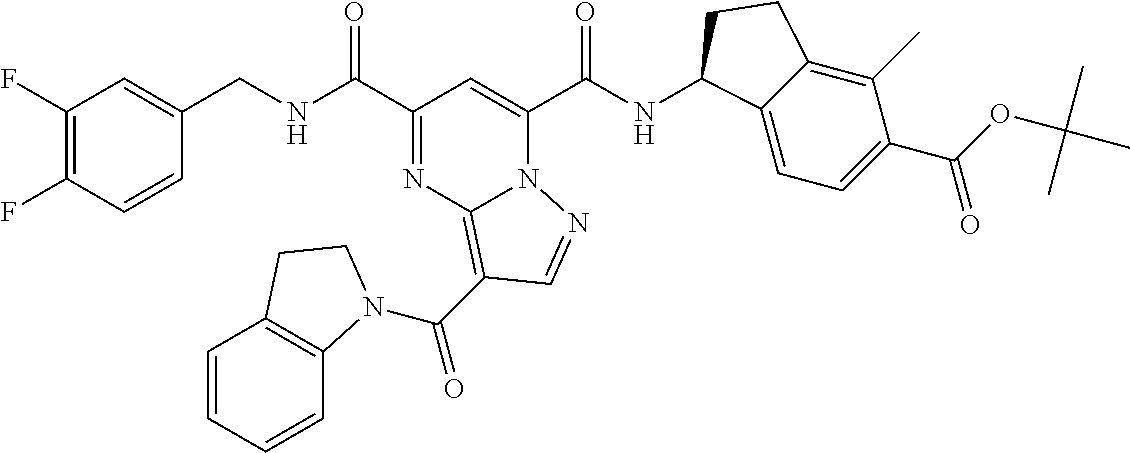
C1(F)=C(F)C=CC(CNC(C2=NC3=C(C(=O)N4C5=C(C=CC=C5)CC4)C=NN3C(C(NC3C4=CC=C(C(OC(C)(C)C)=O)C(C)=C4CC3)=O)=C2)=O)=C1
